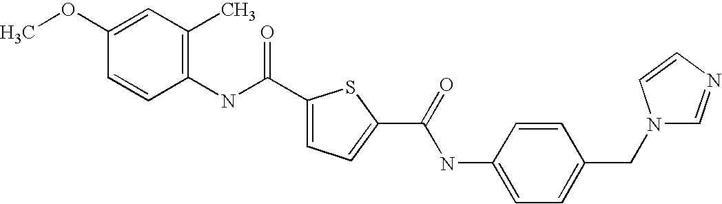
C1(C(NC2=C(C)C=C(OC)C=C2)=O)=CC=C(C(=O)NC2=CC=C(CN3C=NC=C3)C=C2)S1
